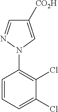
C1=CC=C(Cl)C(Cl)=C1N1C=C([CO2H])C=N1
